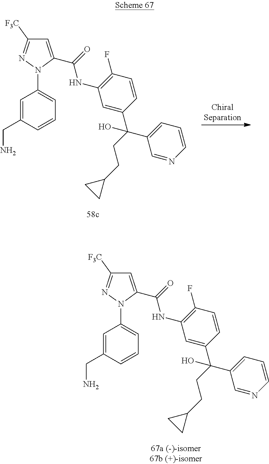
C1=C(CN)C=CC=C1N1C(C(=O)NC2=C(F)C=CC(C(C3=CC=CN=C3)(CCC3CC3)O)=C2)=CC([F3C])=N1.C1=C(CN)C=CC=C1N1C(C(=O)NC2=C(F)C=CC(C(C3=CC=CN=C3)(CCC3CC3)O)=C2)=CC([F3C])=N1
